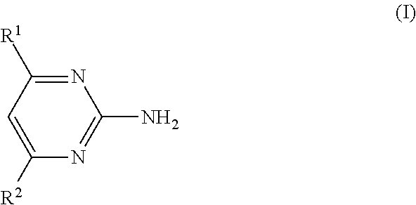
N1=C([R1])C=C([R2])N=C1N
